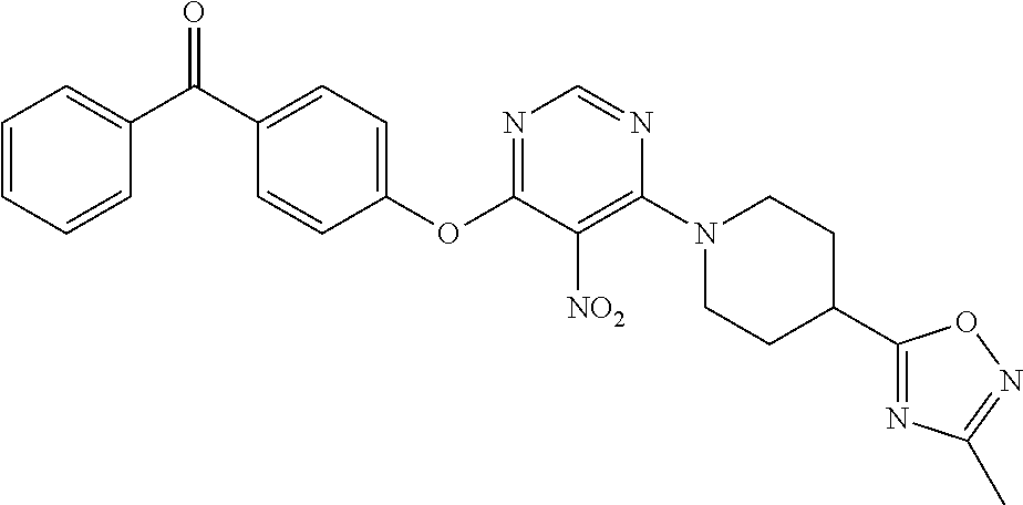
C1(OC2=NC=NC(N3CCC(C4=NC(C)=NO4)CC3)=C2[NO2])=CC=C(C(C2=CC=CC=C2)=O)C=C1
